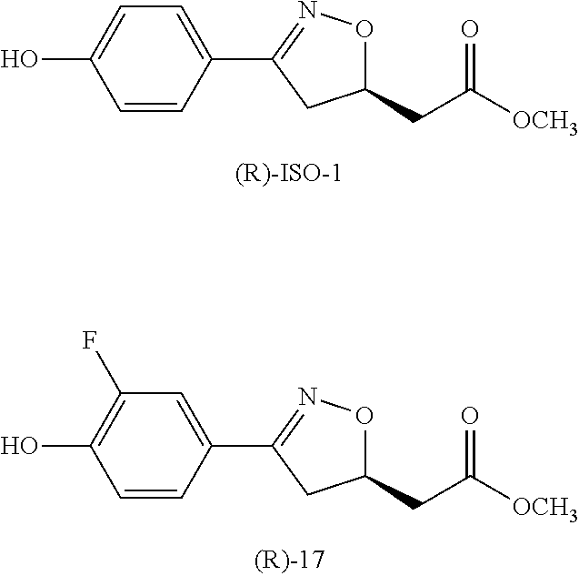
C1=CC(C2=NOC(CC([OCH3])=O)C2)=CC=C1O.C1=CC(C2=NOC(CC([OCH3])=O)C2)=CC(F)=C1O
